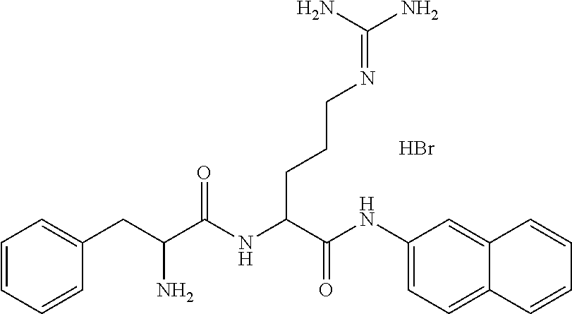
C1(NC(C(NC(C(CC2=CC=CC=C2)N)=O)CCCN=C(N)N)=O)=CC=C2C(=C1)C=CC=C2.Br
